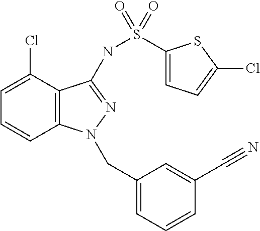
C12=C(C(Cl)=CC=C1)C(NS(C1=CC=C(Cl)S1)(=O)=O)=NN2CC1=CC=CC(C#N)=C1
